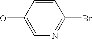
N1=C(Br)C=CC(O)=C1
